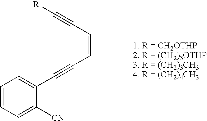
C1=CC=C([CN])C(C#CC=CC#C[R])=C1
